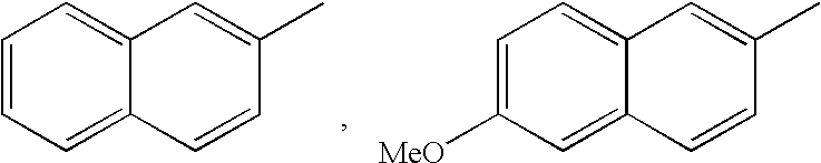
C1=CC=C2C(=C1)C=C(C)C=C2.C1=C([MeO])C=C2C(=C1)C=C(C)C=C2
